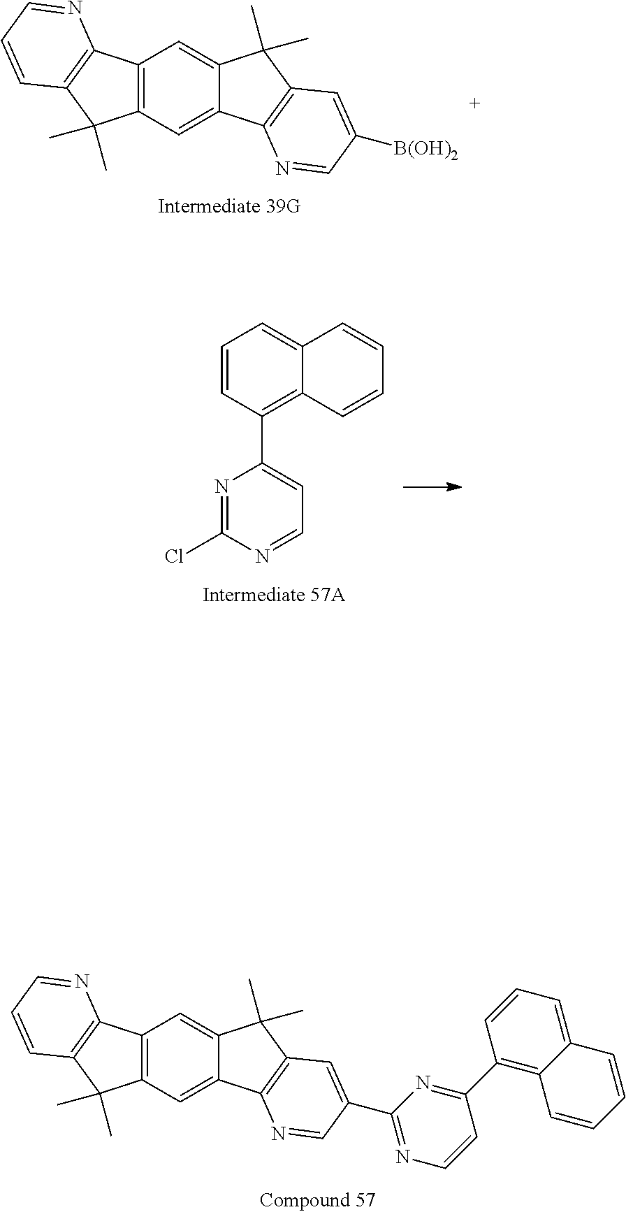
C12=C(C=C3C(=C1)C(C)(C)C1=C3N=CC([B(OH)2])=C1)C(C)(C)C1=C2N=CC=C1.C12=C(C=C3C(=C1)C(C)(C)C1=C3N=CC(C3=NC=CC(C4=C5C(=CC=C4)C=CC=C5)=N3)=C1)C(C)(C)C1=C2N=CC=C1.C1=CC(C2=CC=NC(Cl)=N2)=C2C(=C1)C=CC=C2
